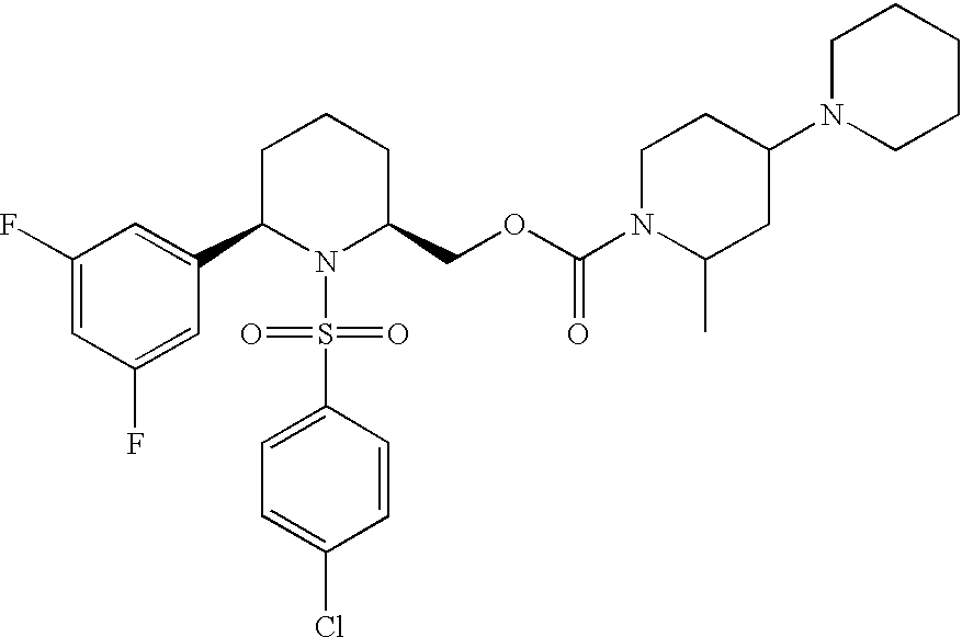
C1(F)=CC(F)=CC(C2N(S(C3=CC=C(Cl)C=C3)(=O)=O)C(COC(N3C(C)CC(N4CCCCC4)CC3)=O)CCC2)=C1
